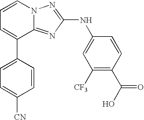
C1=CN2C(=NC(NC3=CC([CF3])=C(C(=O)O)C=C3)=N2)C(C2=CC=C([CN])C=C2)=C1
